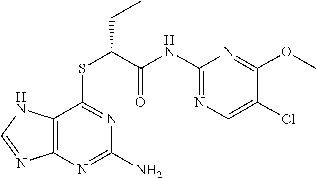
C(C(=O)NC1=NC=C(Cl)C(OC)=N1)(SC1=NC(N)=NC2=C1NC=N2)CC
